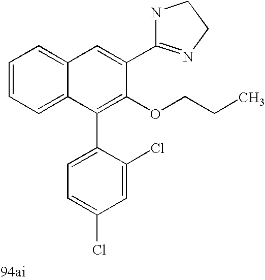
C1=C(C2=NCCN2)C(OCCC)=C(C2=CC=C(Cl)C=C2Cl)C2=CC=CC=C12
